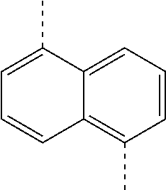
C1=C2C(=C(C)C=C1)C=CC=C2C
